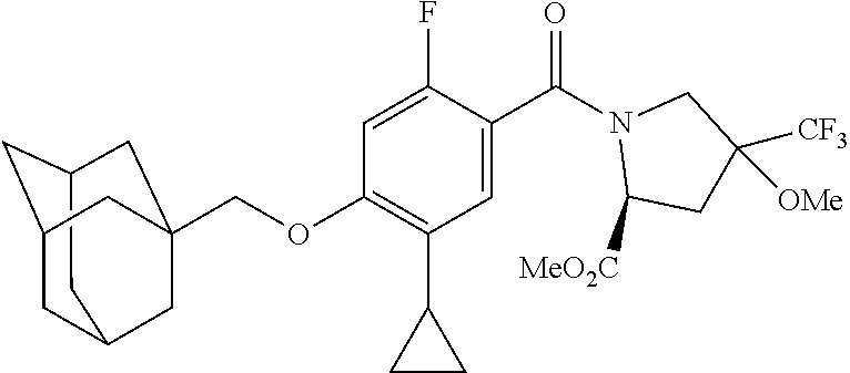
C12CC3CC(C1)CC(COC1=C(C4CC4)C=C(C(N4C([MeO2C])CC([CF3])([OMe])C4)=O)C(F)=C1)(C3)C2
